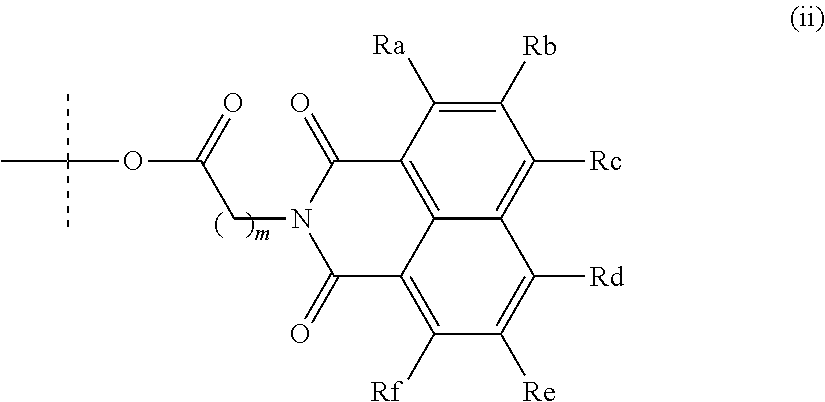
C1([Rb])=C([Ra])C2=C3C(=C1[Rc])C([Rd])=C([Re])C([Rf])=C3C(=O)N(CC(=O)OC(C)(C)C)C2=O
